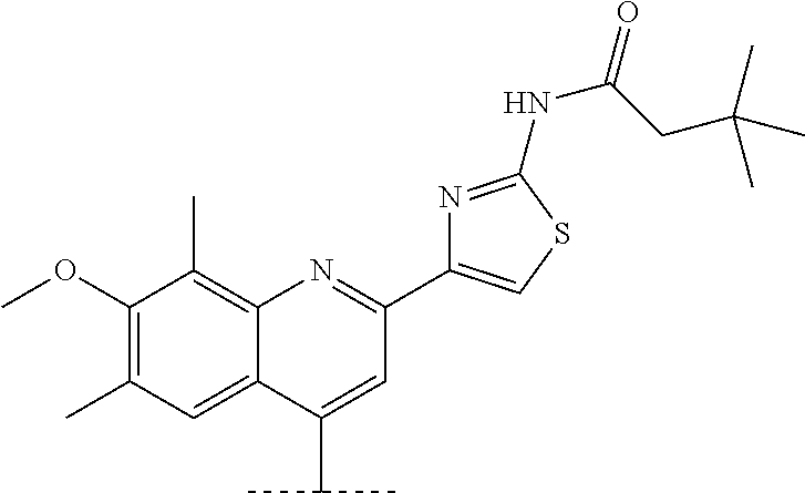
C1(OC)=C(C)C=C2C(=C1C)N=C(C1=CSC(NC(=O)CC(C)(C)C)=N1)C=C2C(C)C
